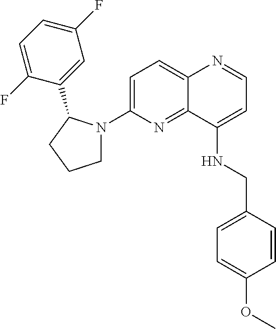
C12=CC=C(N3CCCC3C3=CC(F)=CC=C3F)N=C1C(NCC1=CC=C(OC)C=C1)=CC=N2
